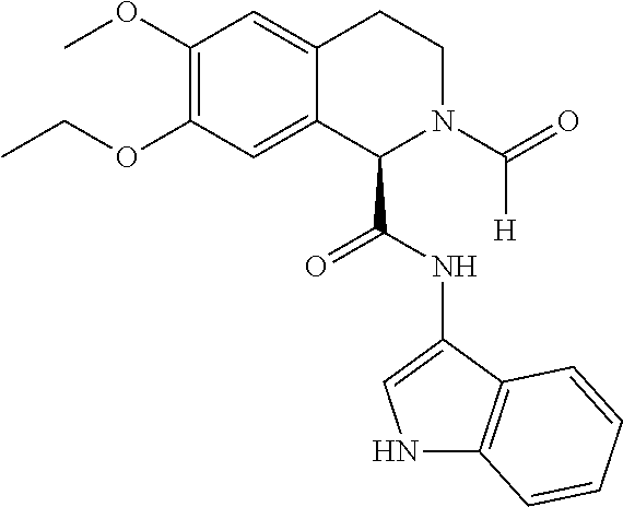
C(OC1=C(OC)C=C2C(=C1)C(C(NC1=CNC3=C1C=CC=C3)=O)N(C(=O)[H])CC2)C
